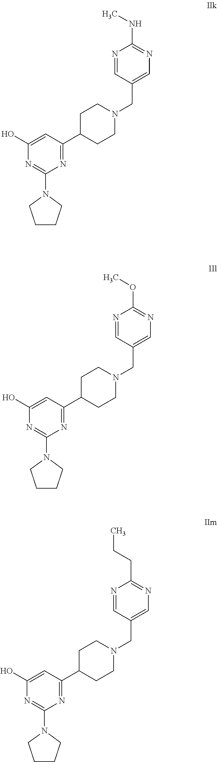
C1=C(O)N=C(N2CCCC2)N=C1C1CCN(CC2=CN=C(NC)N=C2)CC1.C1=C(O)N=C(N2CCCC2)N=C1C1CCN(CC2=CN=C(OC)N=C2)CC1.C1=C(O)N=C(N2CCCC2)N=C1C1CCN(CC2=CN=C(CCC)N=C2)CC1
